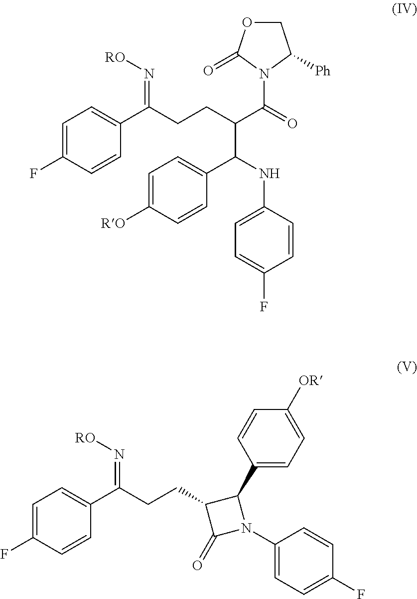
C1=C(F)C=CC(C(CCC(C(=O)N2C(=O)OCC2[Ph])C(NC2=CC=C(F)C=C2)C2=CC=C([RO])C=C2)=N[RO])=C1.C1=C(F)C=CC(C(CCC2C(=O)N(C3=CC=C(F)C=C3)C2C2=CC=C([OR])C=C2)=N[RO])=C1
